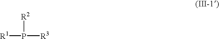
[R1]P([R2])[R3]
